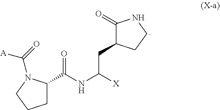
C(NC(CC1C(=O)NCC1)[X])(=O)C1CCCN1C(=O)[A]
